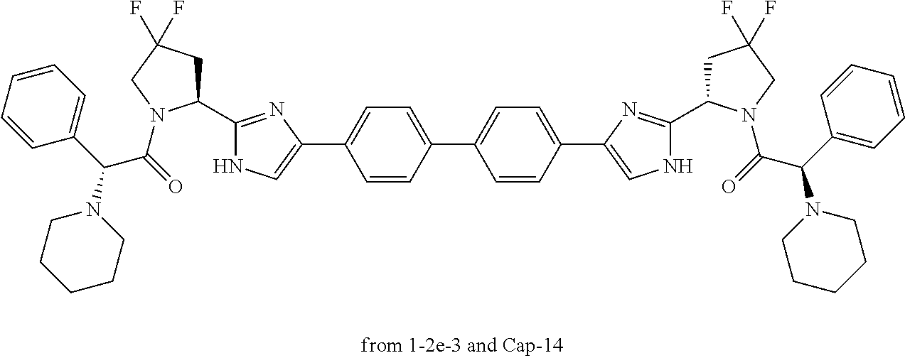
C1=CC=CC=C1C(N1CCCCC1)C(=O)N1C(C2=NC(C3=CC=C(C4=CC=C(C5=CNC(C6CC(F)(F)CN6C(=O)C(C6=CC=CC=C6)N6CCCCC6)=N5)C=C4)C=C3)=CN2)CC(F)(F)C1
